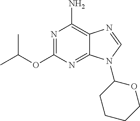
N1=C(OC(C)C)N=C2C(=C1N)N=CN2C1OCCCC1
